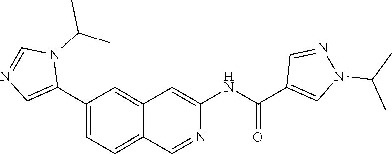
C1(C2=CN=CN2C(C)C)=CC=C2C(=C1)C=C(NC(=O)C1=CN(C(C)C)N=C1)N=C2
